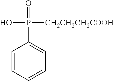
C1=CC=CC=C1P(=O)(O)[CH2CH2CH2COOH]
